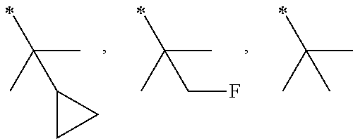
CC(C)(CF)C.CC(C)(C)C.CC(C)(C1CC1)C
